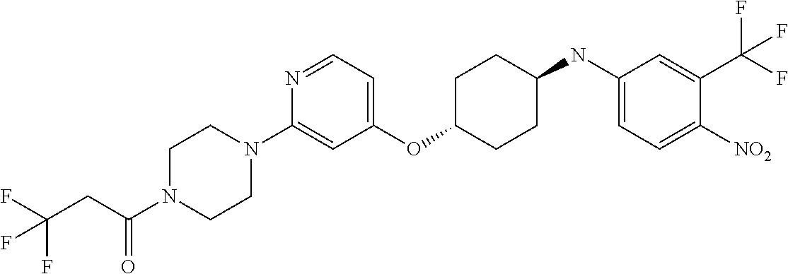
C1(OC2CCC(NC3=CC=C([NO2])C(C(F)(F)F)=C3)CC2)=CC=NC(N2CCN(C(CC(F)(F)F)=O)CC2)=C1
